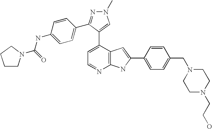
C1=C(C2=CN(C)N=C2C2=CC=C(NC(=O)N3CCCC3)C=C2)C2=C(N=C1)NC(C1=CC=C(CN3CCN(CCO)CC3)C=C1)=C2
